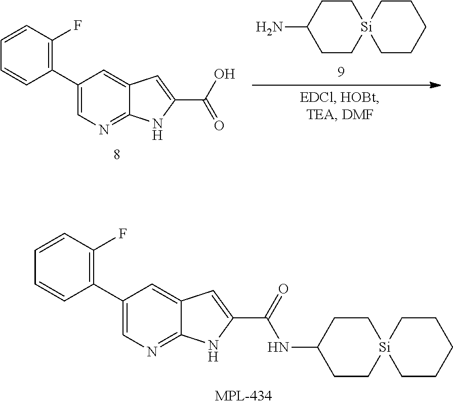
[Si]12(CCCCC1)CCC(NC(C1=CC3=CC(C4=C(F)C=CC=C4)=CN=C3N1)=O)CC2.C1=CC(C2=CN=C3C(=C2)C=C(C(=O)O)N3)=C(F)C=C1.[Si]12(CCCCC1)CCC(N)CC2
